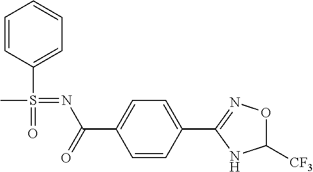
C1=CC(S(C)(=O)=NC(C2=CC=C(C3=NOC([CF3])N3)C=C2)=O)=CC=C1
